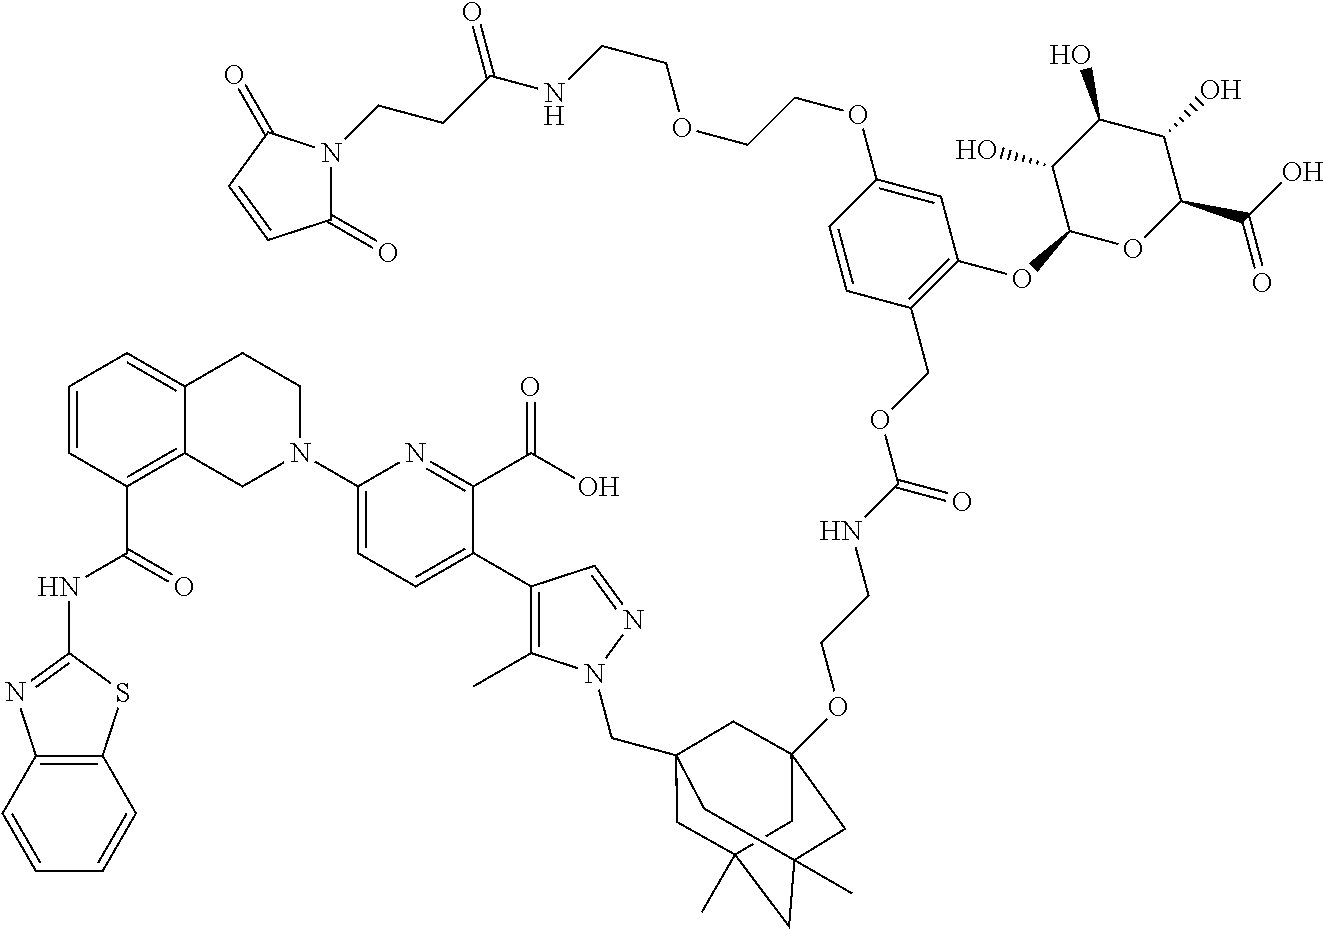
C12=C(C=CC=C1)SC(NC(C1=C3C(=CC=C1)CCN(C1=CC=C(C4=C(C)N(CC56CC7(C)CC(C)(CC(OCCNC(=O)OCC8=C(OC9OC(C(O)=O)C(O)C(O)C9O)C=C(OCCOCCNC(CCN9C(=O)C=CC9=O)=O)C=C8)(C5)C7)C6)N=C4)C(C(O)=O)=N1)C3)=O)=N2
